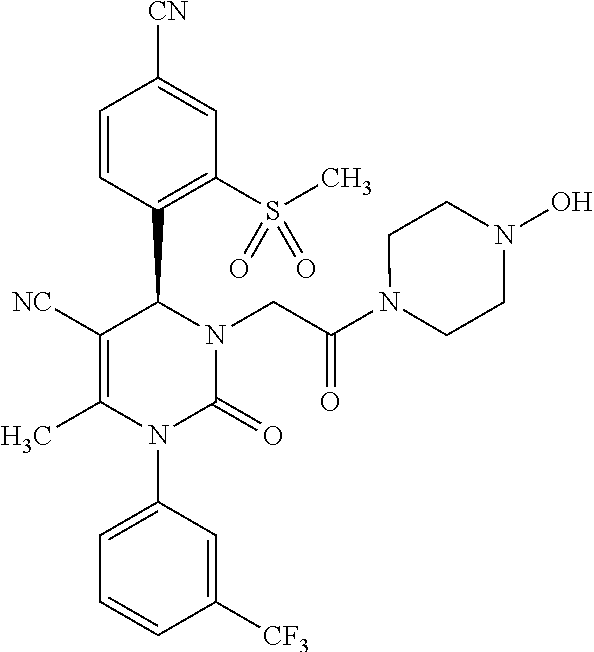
C1=CC(C2C([NC])=C(C)N(C3=CC=CC([CF3])=C3)C(=O)N2CC(=O)N2CCN(O)CC2)=C(S(C)(=O)=O)C=C1[CN]
